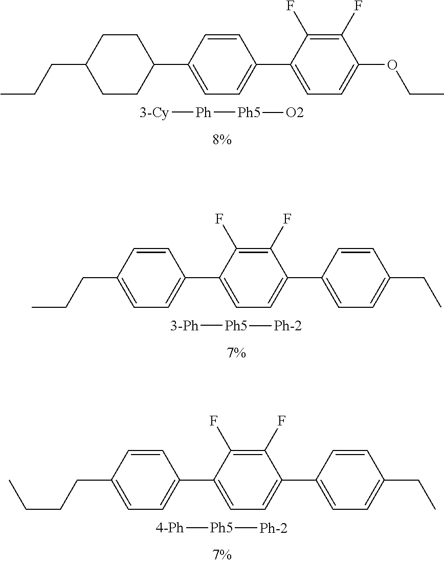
C1=CC(C2CCC(CCC)CC2)=CC=C1C1=CC=C(OCC)C(F)=C1F.[3-Cy][Ph][Ph5][O2].C1(F)=C(F)C(C2=CC=C(CCC)C=C2)=CC=C1C1=CC=C(CC)C=C1.[3-Ph][Ph5][Ph-2].C1(F)=C(F)C(C2=CC=C(CCCC)C=C2)=CC=C1C1=CC=C(CC)C=C1.[4-Ph][Ph5][Ph-2]
